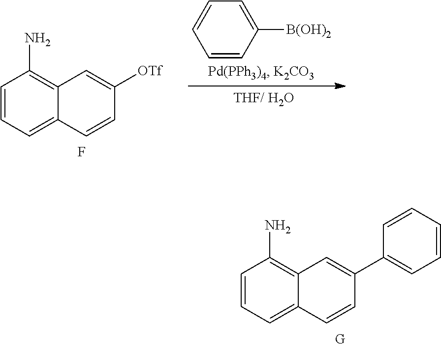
C1=CC=C2C(=C1N)C=C(C1=CC=CC=C1)C=C2.[G].C1=CC=C2C(=C1N)C=C([OTf])C=C2.F.C1=CC([B(OH)2])=CC=C1
